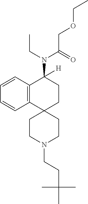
C12=C(C=CC=C1)C(N(C(COCC)=O)CC)([H])CCC21CCN(CCC(C)(C)C)CC1
